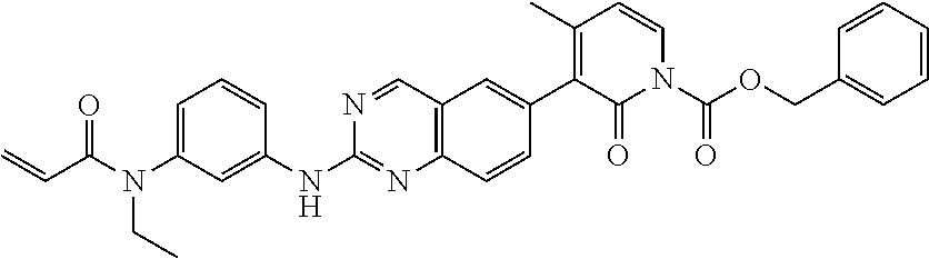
C1=C(N(C(C=C)=O)CC)C=C(NC2=NC3=C(C=N2)C=C(C2=C(C)C=CN(C(OCC4=CC=CC=C4)=O)C2=O)C=C3)C=C1
